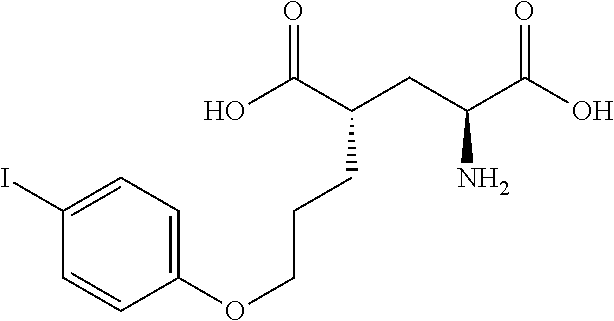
C1(OCCCC(CC(C(O)=O)N)C(O)=O)=CC=C(I)C=C1
